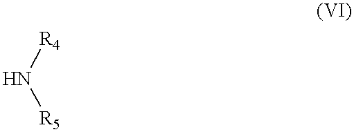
N([R4])[R5]
